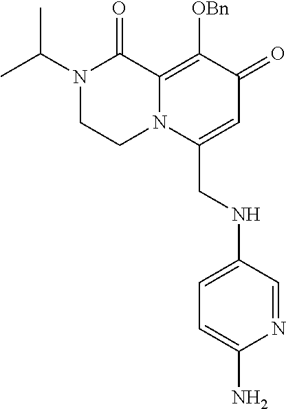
N1(C(C)C)CCN2C(=C([OBn])C(=O)C=C2CNC2=CC=C(N)N=C2)C1=O
